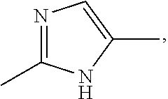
CC1=NC=C(C)N1
